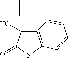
C12=C(N(C)C(=O)C1(C#C)O)C=CC=C2
